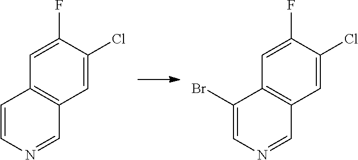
C1=C(Cl)C(F)=CC2=C1C=NC=C2.C1=C(Cl)C(F)=CC2=C1C=NC=C2Br
